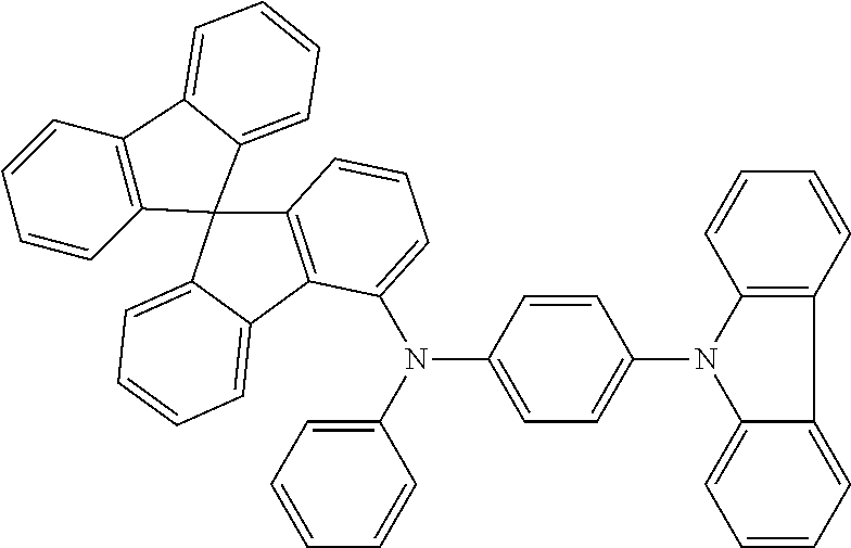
N(C1=CC=C(N2C3=C(C=CC=C3)C3=CC=CC=C23)C=C1)(C1=CC=CC=C1)C1=CC=CC2=C1C1=CC=CC=C1C21C2=C(C=CC=C2)C2=CC=CC=C21
